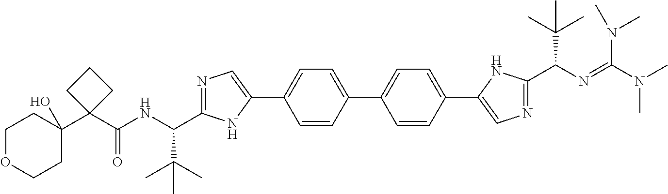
C1=C(C2=CN=C(C(NC(C3(C4(O)CCOCC4)CCC3)=O)C(C)(C)C)N2)C=CC(C2=CC=C(C3=CN=C(C(N=C(N(C)C)N(C)C)C(C)(C)C)N3)C=C2)=C1
